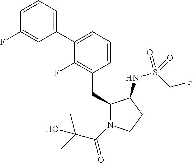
C1(CC2=C(F)C(C3=CC=CC(F)=C3)=CC=C2)N(C(C(C)(C)O)=O)CCC1NS(CF)(=O)=O
